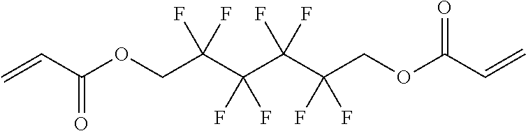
C=CC(OCC(F)(F)C(C(C(COC(C=C)=O)(F)F)(F)F)(F)F)=O
